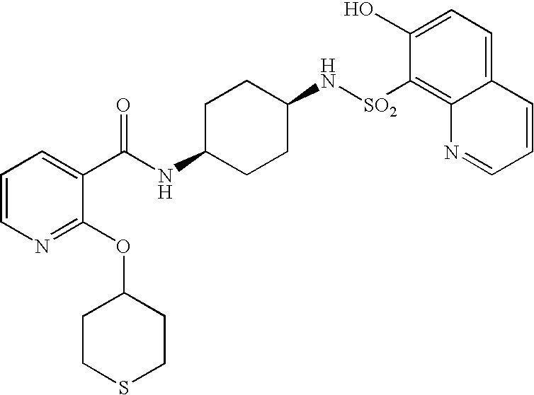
C1CC(NC(=O)C2=CC=CN=C2OC2CCSCC2)CCC1N[SO2]C1=C2C(=CC=C1O)C=CC=N2
